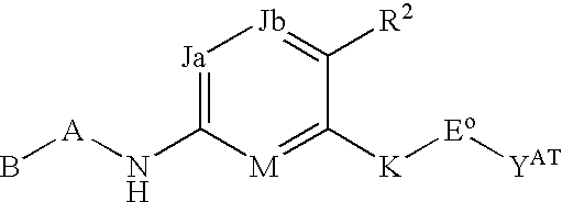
[Ja]1=C(N[A]B)[M]=C([K][Eo][YAT])C([R2])=[Jb]1
